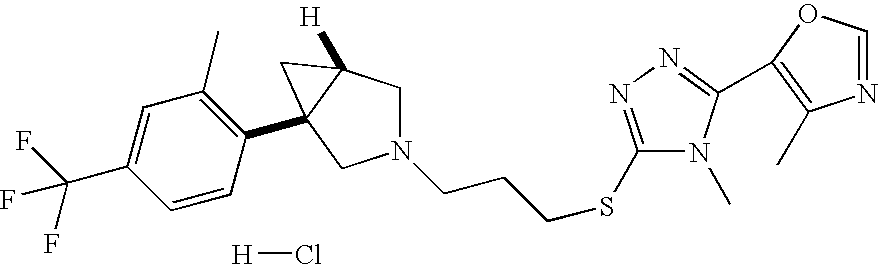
N1(CCCSC2=NN=C(C3=C(C)N=CO3)N2C)CC2([H])C(C3=C(C)C=C(C(F)(F)F)C=C3)(C1)C2.[H]Cl
